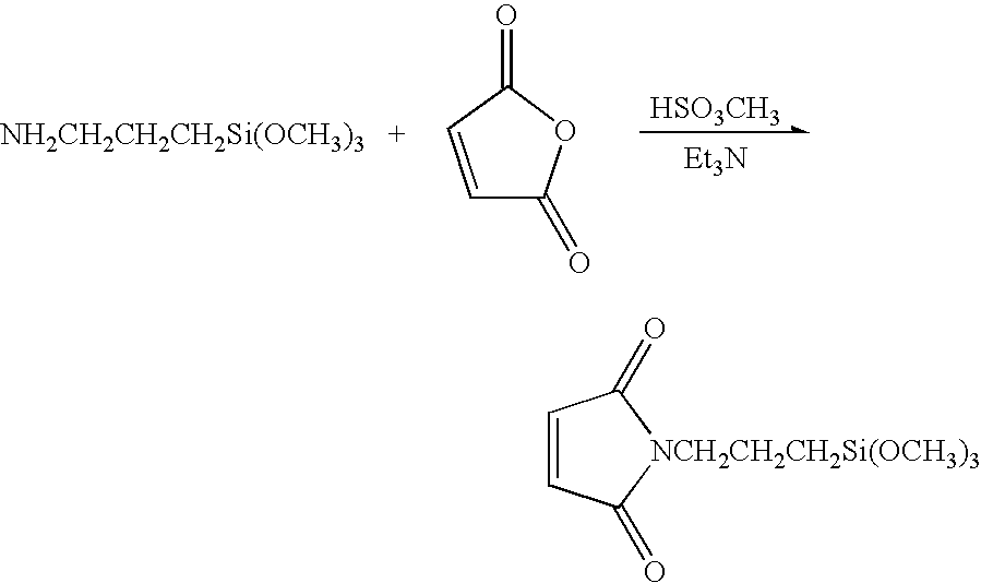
[HSO3CH3].[Et3N].[NH2CH2CH2CH2Si(OCH3)3].C1=CC(=O)OC1=O.C1=CC(=O)[NCH2CH2CH2Si(OCH3)3]C1=O
